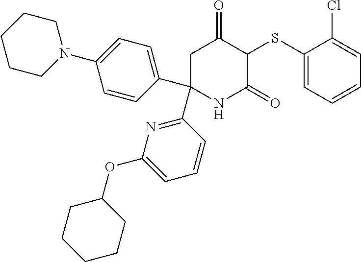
C1C(C2=NC(OC3CCCCC3)=CC=C2)(C2=CC=C(N3CCCCC3)C=C2)NC(=O)C(SC2=CC=CC=C2Cl)C1=O
